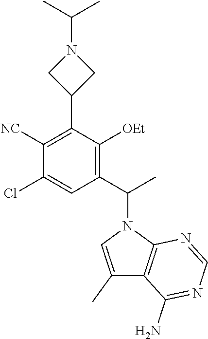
C(N1CC(C2=C([NC])C(Cl)=CC(C(N3C=C(C)C4=C3N=CN=C4N)C)=C2[OEt])C1)(C)C
